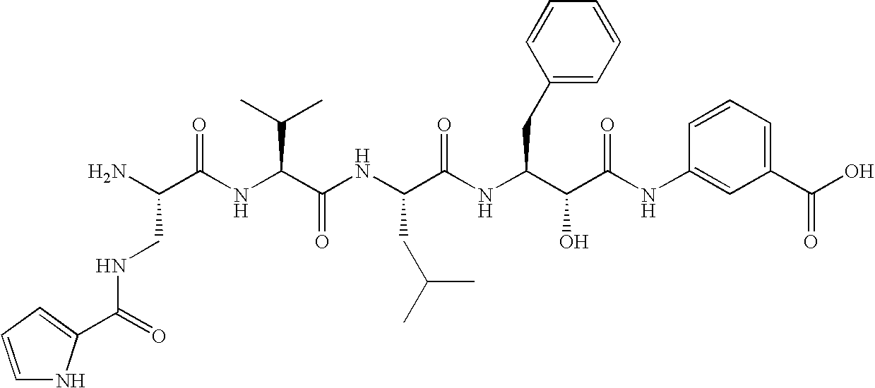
C(=O)(NCC(N)C(=O)NC(C(C)C)C(=O)NC(CC(C)C)C(=O)NC(CC1=CC=CC=C1)C(O)C(=O)NC1=CC(C(=O)O)=CC=C1)C1=CC=CN1
